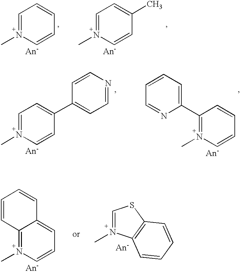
C1=[N+](C)C=CC=C1.C1=[N+](C)C=CC(C)=C1.C1=[N+](C)C=CC(C2=CC=NC=C2)=C1.C1(C2=CC=CC=N2)=[N+](C)C=CC=C1.C12=[N+](C)C=CC=C1C=CC=C2.C1=[N+](C)C2=C(S1)C=CC=C2
